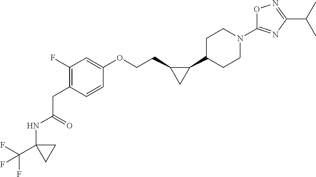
C(=O)(CC1=C(F)C=C(OCCC2C(C3CCN(C4=NC(C(C)C)=NO4)CC3)C2)C=C1)NC1(C(F)(F)F)CC1
